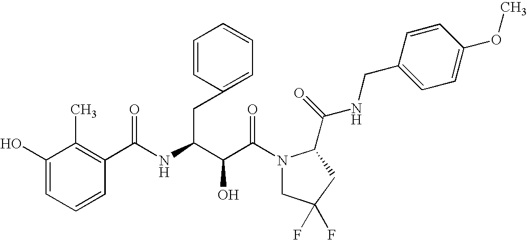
C(C(N1CC(F)(F)CC1C(NCC1=CC=C(OC)C=C1)=O)=O)(O)C(CC1=CC=CC=C1)NC(C1=C(C)C(O)=CC=C1)=O
